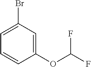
C1=C(Br)C=C(OC(F)F)C=C1
